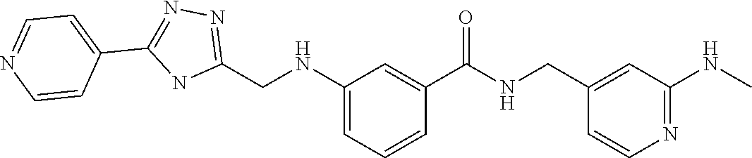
C1(CNC2=CC=CC(C(=O)NCC3=CC(NC)=NC=C3)=C2)=NN=C(C2=CC=NC=C2)N1
